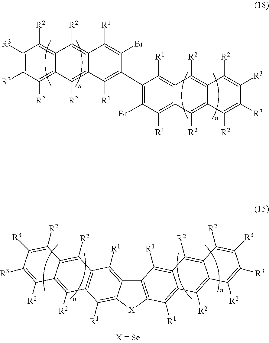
C12=C([X]C3=C([R1])C4=C(C([R1])=C13)C([R2])=C1C(=C4[R2])C([R2])=C([R3])C([R3])=C1[R2])C([R1])=C1C(=C2[R1])C([R2])=C2C(=C1[R2])C([R2])=C([R3])C([R3])=C2[R2].C1([R3])=C([R3])C([R2])=C2C(=C1[R2])C([R2])=C1C(=C2[R2])C([R1])=C(C2=C(Br)C([R1])=C3C(=C2[R1])C([R2])=C2C(=C3[R2])C([R2])=C([R3])C([R3])=C2[R2])C(Br)=C1[R1]
